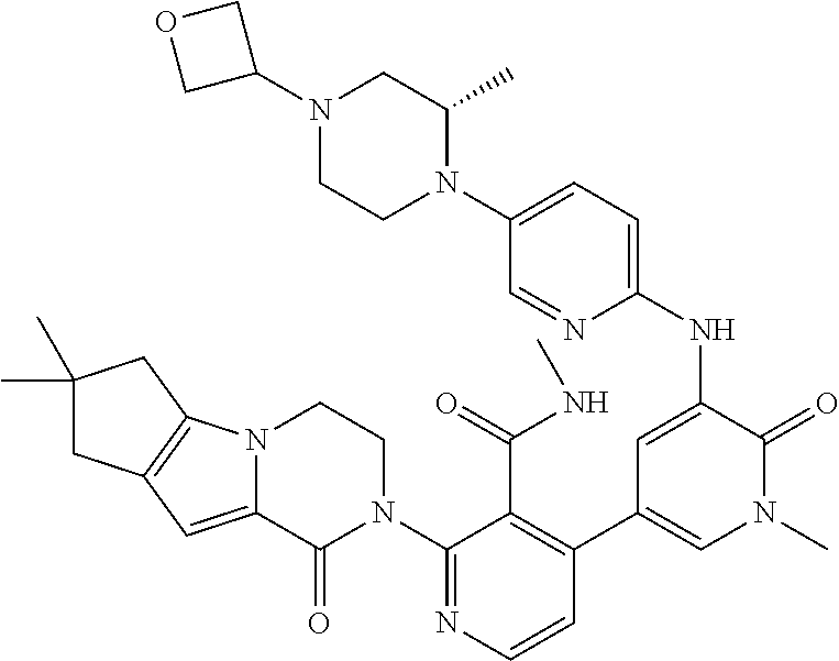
N12C(=CC3=C1CC(C)(C)C3)C(=O)N(C1=NC=CC(C3=CN(C)C(=O)C(NC4=CC=C(N5C(C)CN(C6COC6)CC5)C=N4)=C3)=C1C(=O)NC)CC2
